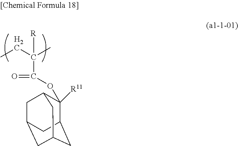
C(C(CC)(C)[R])(OC1([R11])C2CC3CC(CC1C3)C2)=O
